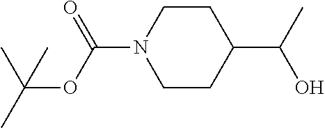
C1CC(C(C)O)CCN1C(OC(C)(C)C)=O
